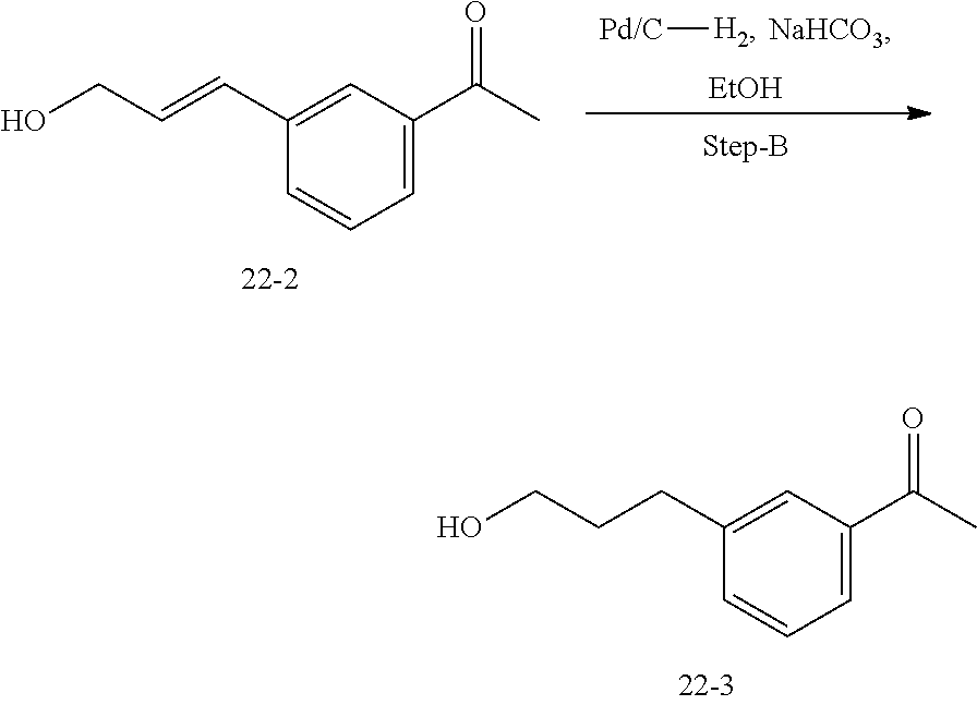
[NaHCO3].[Pd/C][H2].[EtOH].C1(C=CCO)=CC(C(C)=O)=CC=C1.C1(CCCO)=CC(C(C)=O)=CC=C1
